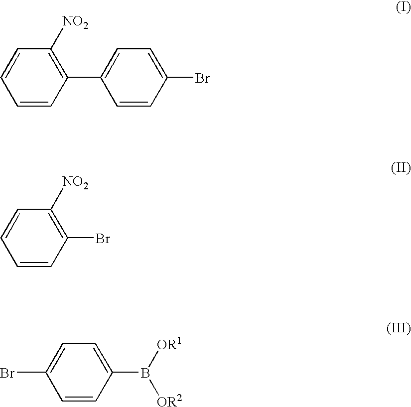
C1=CC(C2=CC=C(Br)C=C2)=C([NO2])C=C1.C1=CC(Br)=C([NO2])C=C1.C1=CC(B([OR1])[OR2])=CC=C1Br
